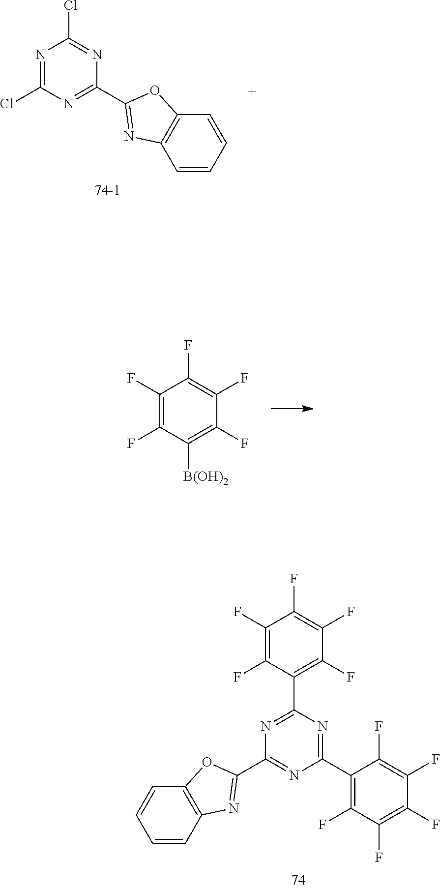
N1=C(Cl)N=C(C2=NC3=C(O2)C=CC=C3)N=C1Cl.C1(F)=C(F)C([B(OH)2])=C(F)C(F)=C1F.C1(F)=C(F)C(C2=NC(C3=NC4=C(O3)C=CC=C4)=NC(C3=C(F)C(F)=C(F)C(F)=C3F)=N2)=C(F)C(F)=C1F
